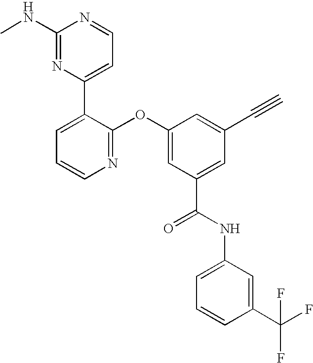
C1(NC)=NC(C2=CC=CN=C2OC2=CC(C(=O)NC3=CC=CC(C(F)(F)F)=C3)=CC(C#C)=C2)=CC=N1
